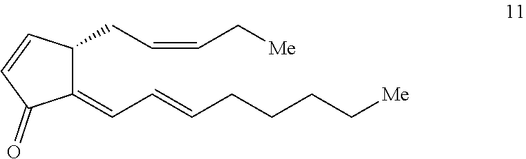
C1(=CC=CCCCC[Me])C(CC=CC[Me])C=CC1=O
